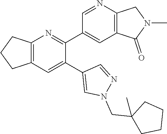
C12=C(C=C(C3=CN(CC4(C)CCCC4)N=C3)C(C3=CC4=C(N=C3)CN(C)C4=O)=N1)CCC2
